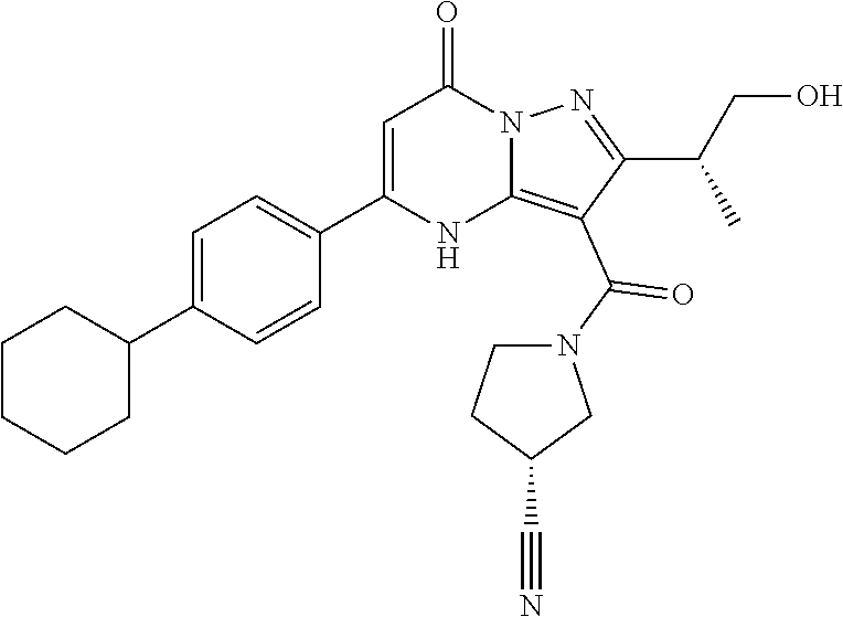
C1(C2=CC=C(C3CCCCC3)C=C2)=CC(=O)N2C(=C(C(N3CCC(C#N)C3)=O)C(C(CO)C)=N2)N1
